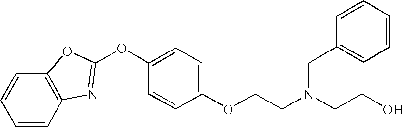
C1=CC=CC2=C1OC(OC1=CC=C(OCCN(CCO)CC3=CC=CC=C3)C=C1)=N2
